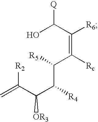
[R2]C(C(C([R4])C(C(=C(C(O)[Q])[R6])[Rc])[R5])[OR3])=C
